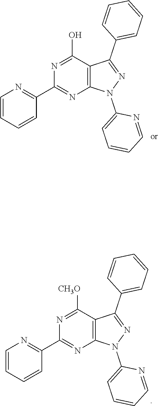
C12=C(C([CH3O])=NC(C3=NC=CC=C3)=N1)C(C1=CC=CC=C1)=NN2C1=CC=CC=N1.C12=C(C(O)=NC(C3=NC=CC=C3)=N1)C(C1=CC=CC=C1)=NN2C1=CC=CC=N1
